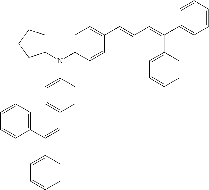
C1=CC(C(C2=CC=CC=C2)=CC2=CC=C(N3C4=C(C5C3CCC5)C=C(C=CC=C(C3=CC=CC=C3)C3=CC=CC=C3)C=C4)C=C2)=CC=C1
